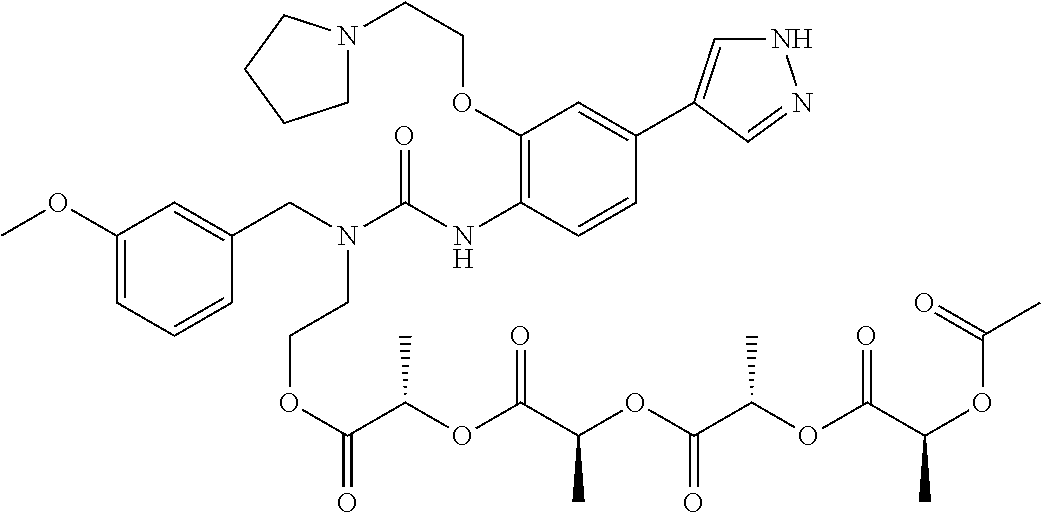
N1C=C(C2=CC(OCCN3CCCC3)=C(NC(N(CC3=CC(OC)=CC=C3)CCOC(C(OC(C(OC(C(OC(C(OC(C)=O)C)=O)C)=O)C)=O)C)=O)=O)C=C2)C=N1
